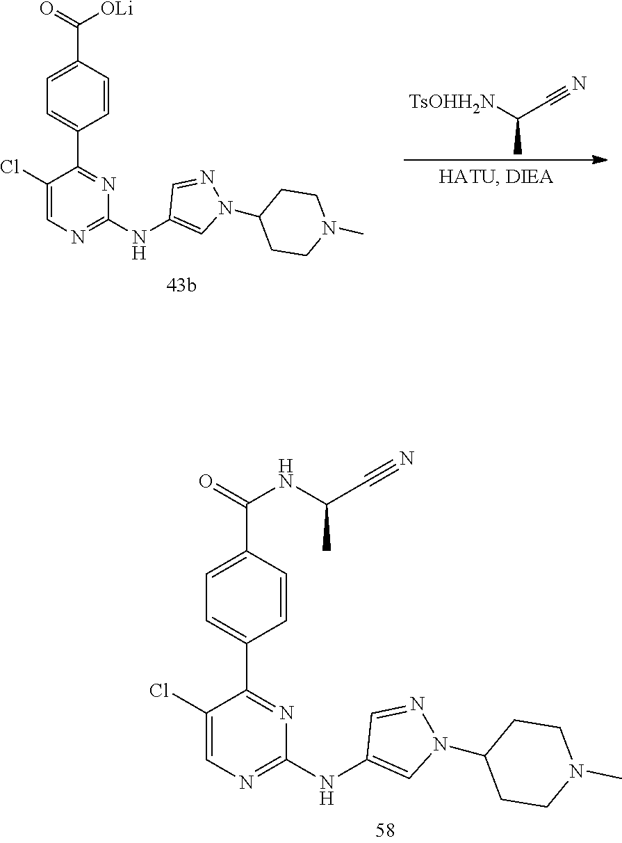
N1(C2CCN(C)CC2)N=CC(NC2=NC=C(Cl)C(C3=CC=C(C(=O)NC(C#N)C)C=C3)=N2)=C1.[TsOHH2N]C(C#N)C.N1(C2CCN(C)CC2)N=CC(NC2=NC=C(Cl)C(C3=CC=C(C(=O)[OLi])C=C3)=N2)=C1
